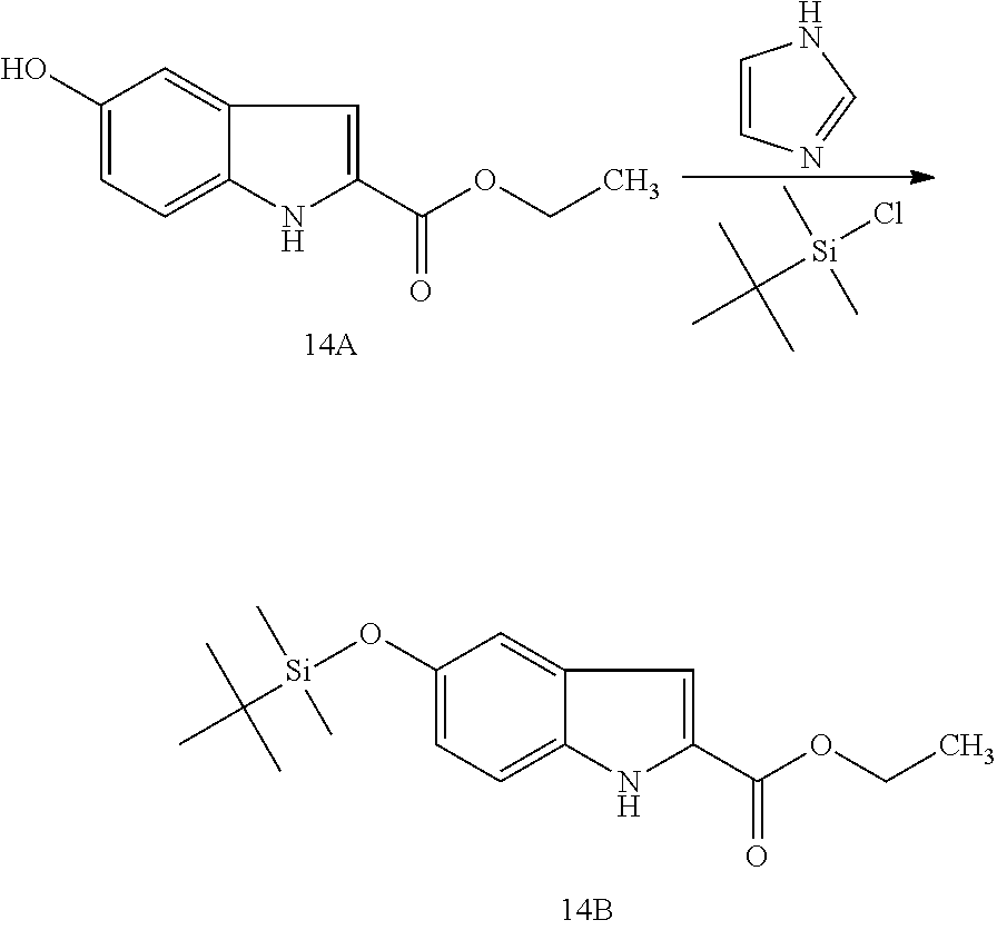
C1(O[Si](C(C)(C)C)(C)C)=CC=C2C(=C1)C=C(C(OCC)=O)N2.C1(O)=CC=C2C(=C1)C=C(C(OCC)=O)N2.C1=CN=CN1.CC([Si](Cl)(C)C)(C)C
